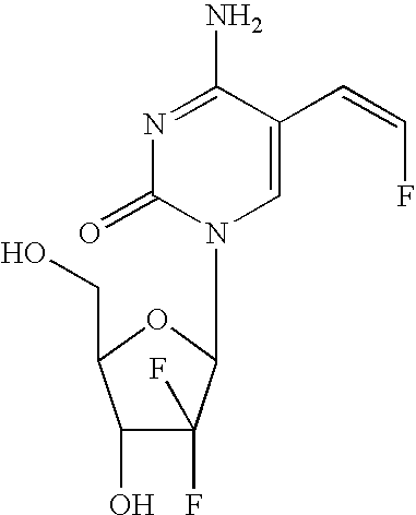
C1=C(C=CF)C(N)=NC(=O)N1C1C(F)(F)C(O)C(CO)O1
